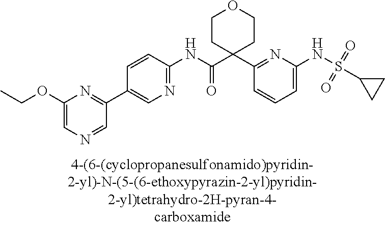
C1=C(NS(=O)(=O)C2CC2)N=C(C2(C(NC3=NC=C(C4=NC(OCC)=CN=C4)C=C3)=O)CCOCC2)C=C1
